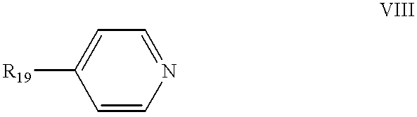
[R19]C1=CC=NC=C1
